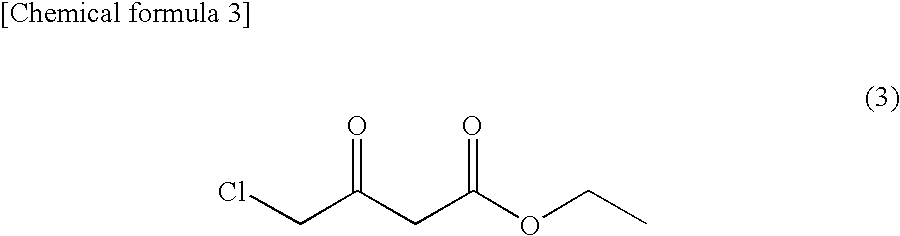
C(C(CC(OCC)=O)=O)Cl
